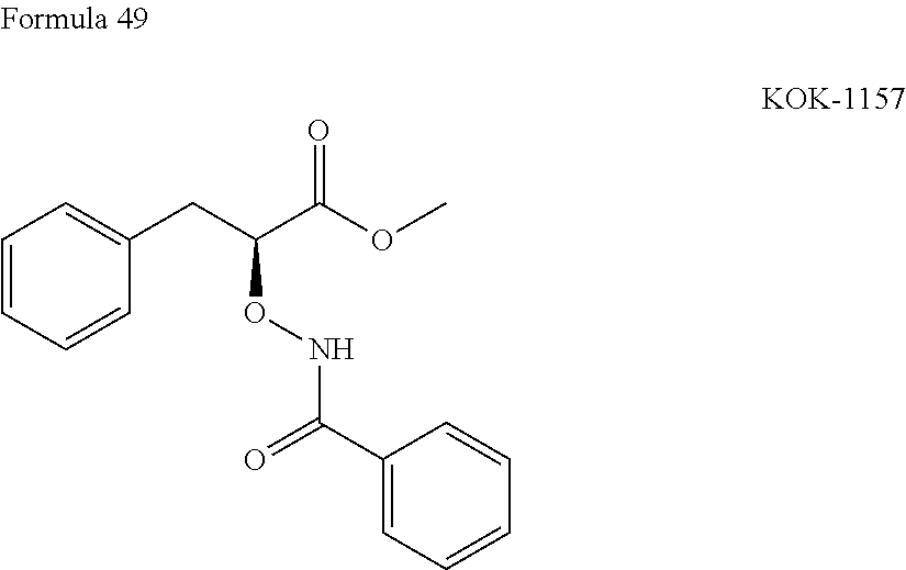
C1=CC=C(CC(C(OC)=O)ONC(C2=CC=CC=C2)=O)C=C1
